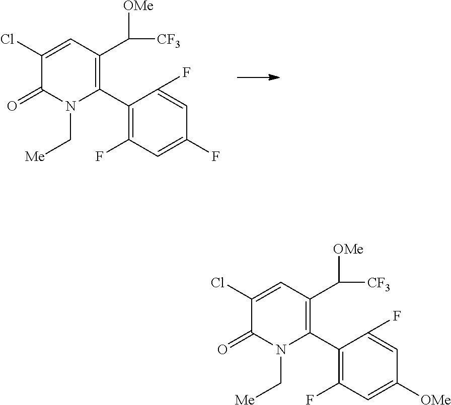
C1(C2=C(C([OMe])[CF3])C=C(Cl)C(=O)N2C[Me])=C(F)C=C(F)C=C1F.C1(C2=C(C([OMe])[CF3])C=C(Cl)C(=O)N2C[Me])=C(F)C=C([OMe])C=C1F
